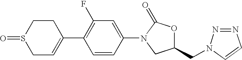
S1(=O)CC=C(C2=C(F)C=C(N3CC(CN4N=NC=C4)OC3=O)C=C2)CC1
